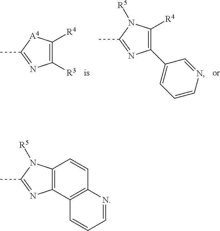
C1([R3])=C([R4])[A4]C(C)=N1.C1(C2=CC=CN=C2)=C([R4])N([R5])C(C)=N1.C12=C(N([R5])C(C)=N1)C=CC1=C2C=CC=N1
